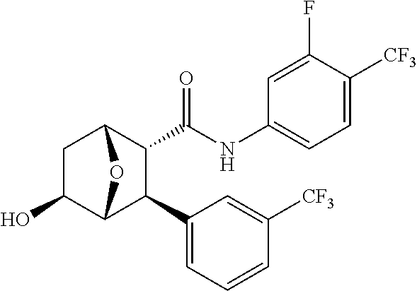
C1(O)C2C(C3=CC=CC([CF3])=C3)C(C(NC3=CC=C([CF3])C(F)=C3)=O)C(C1)O2
